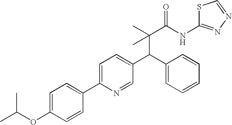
C(C(C)(C(NC1=NN=CS1)=O)C)(C1=CC=CC=C1)C1=CC=C(C2=CC=C(OC(C)C)C=C2)N=C1
